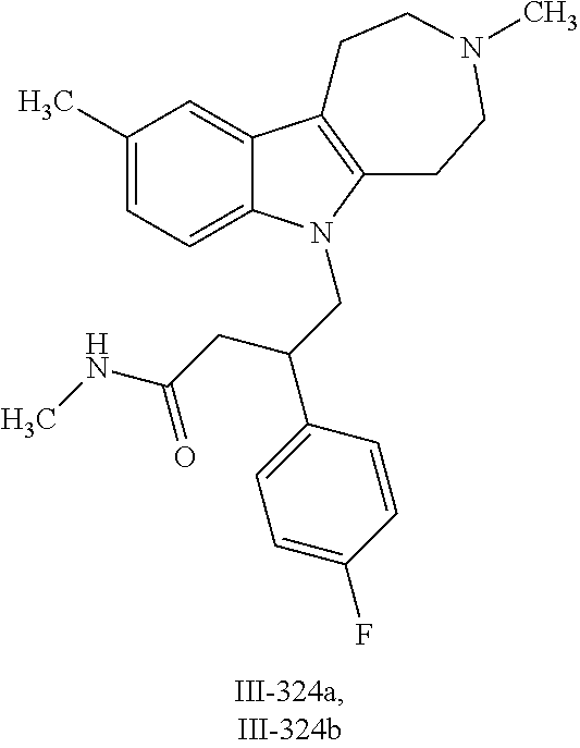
C1(C)=CC=C2C(=C1)C1=C(CCN(C)CC1)N2CC(C1=CC=C(F)C=C1)CC(NC)=O
